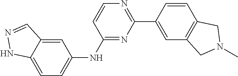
C1(C2=CC3=C(C=C2)CN(C)C3)=NC=CC(NC2=CC=C3C(=C2)C=NN3)=N1
